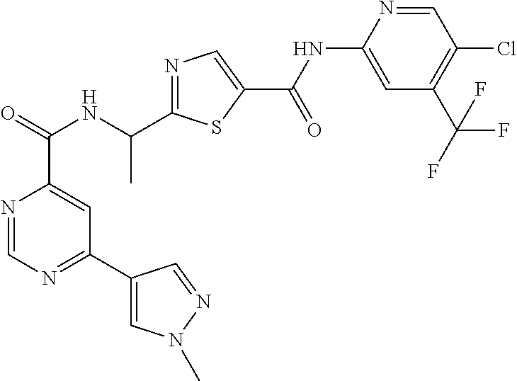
N1=CN=C(C2=CN(C)N=C2)C=C1C(NC(C1=NC=C(C(=O)NC2=CC(C(F)(F)F)=C(Cl)C=N2)S1)C)=O
